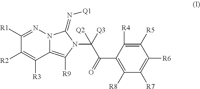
C1([R1])=NN2C(=C([R9])N(C([Q3])(C(=O)C3=C([R8])C([R7])=C([R6])C([R5])=C3[R4])[Q2])C2=N[Q1])C([R3])=C1[R2]
